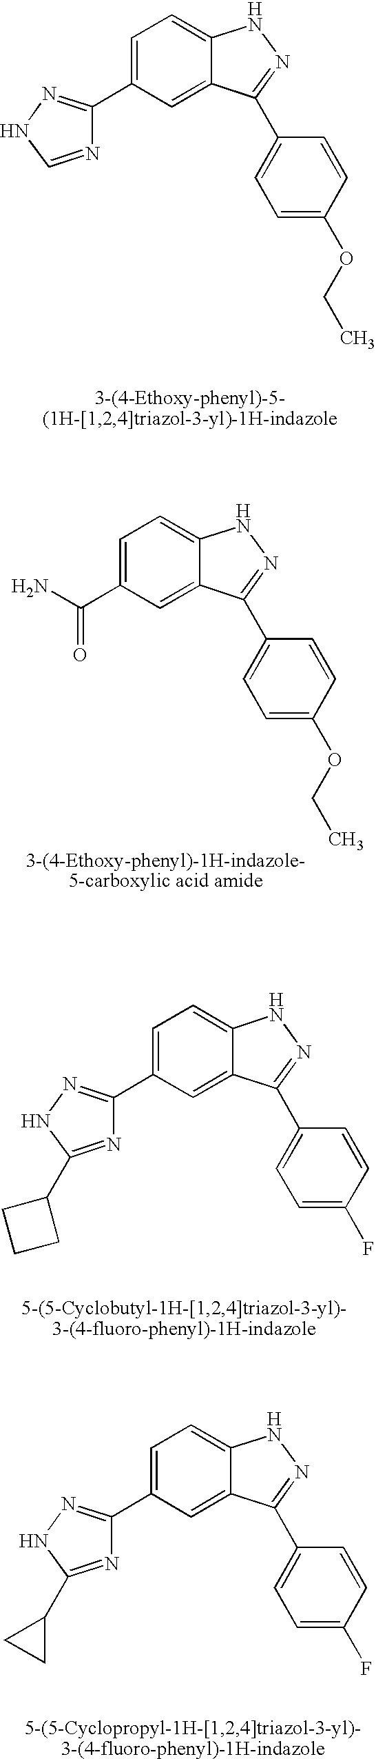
C1=C(C2=NNC=N2)C=C2C(=C1)NN=C2C1=CC=C(OCC)C=C1.C1=C(C(N)=O)C=C2C(=C1)NN=C2C1=CC=C(OCC)C=C1.C1=C(C2=NNC(C3CCC3)=N2)C=C2C(=C1)NN=C2C1=CC=C(F)C=C1.C1=C(C2=NNC(C3CC3)=N2)C=C2C(=C1)NN=C2C1=CC=C(F)C=C1
